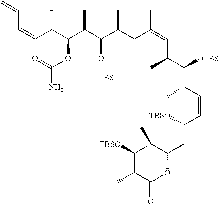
C(C(C(C(C(C(CC(=CC(C)C([OTBS])C(C)C=CC([TBSO])CC1C(C)C([TBSO])C(C)C(=O)O1)C)C)O[TBS])C)OC(=O)N)C)=CC=C
